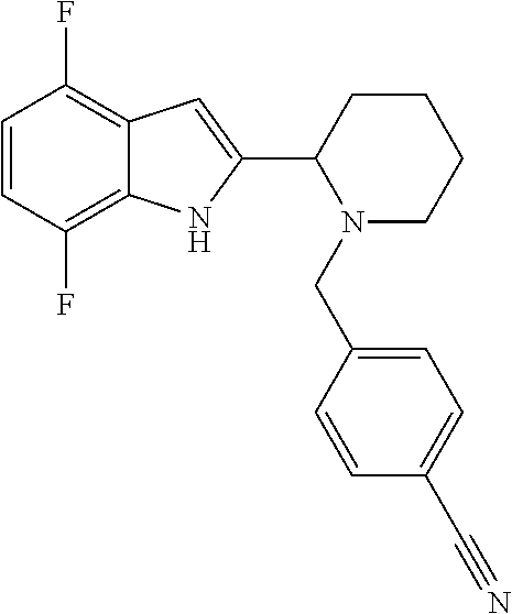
C1=CC(F)=C2C(=C1F)C=C(C1CCCCN1CC1=CC=C(C#N)C=C1)N2
